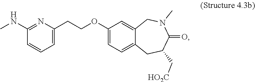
C1(OCCC2=CC=CC(NC)=N2)=CC=C2C(=C1)CN(C)C(=O)C(C[HO2C])C2
